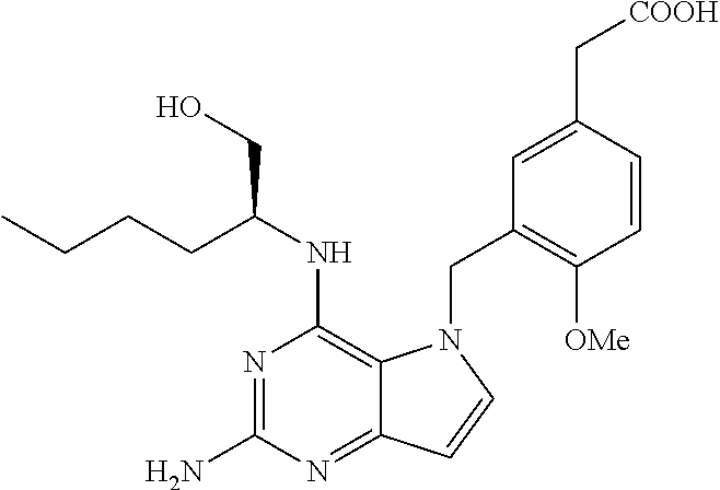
N1=C(N)N=C2C(=C1NC(CCCC)CO)N(CC1=C([OMe])C=CC(C[COOH])=C1)C=C2
